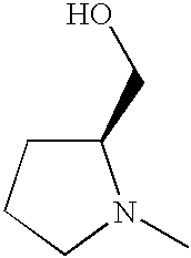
C1(CO)CCCN1C
